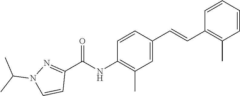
C1(C=CC2=C(C)C=CC=C2)=CC(C)=C(NC(C2=NN(C(C)C)C=C2)=O)C=C1
